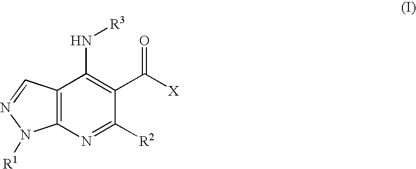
C12=C(N=C([R2])C(C(=O)[X])=C1N[R3])N([R1])N=C2
